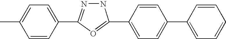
C1=CC(C2=NNC(C3=CC=C(C4=CC=CC=C4)C=C3)=O2)=CC=C1C
